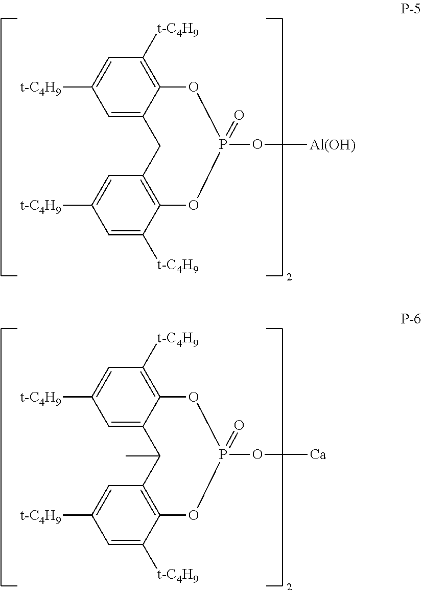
C1=C2C(=C([t-C4H9])C=C1[t-C4H9])OP(O[Al(OH)])(=O)OC1=C(C2)C=C([t-C4H9])C=C1[t-C4H9].C1=C2C(=C([t-C4H9])C=C1[t-C4H9])OP(O[Ca])(=O)OC1=C(C2C)C=C([t-C4H9])C=C1[t-C4H9]
